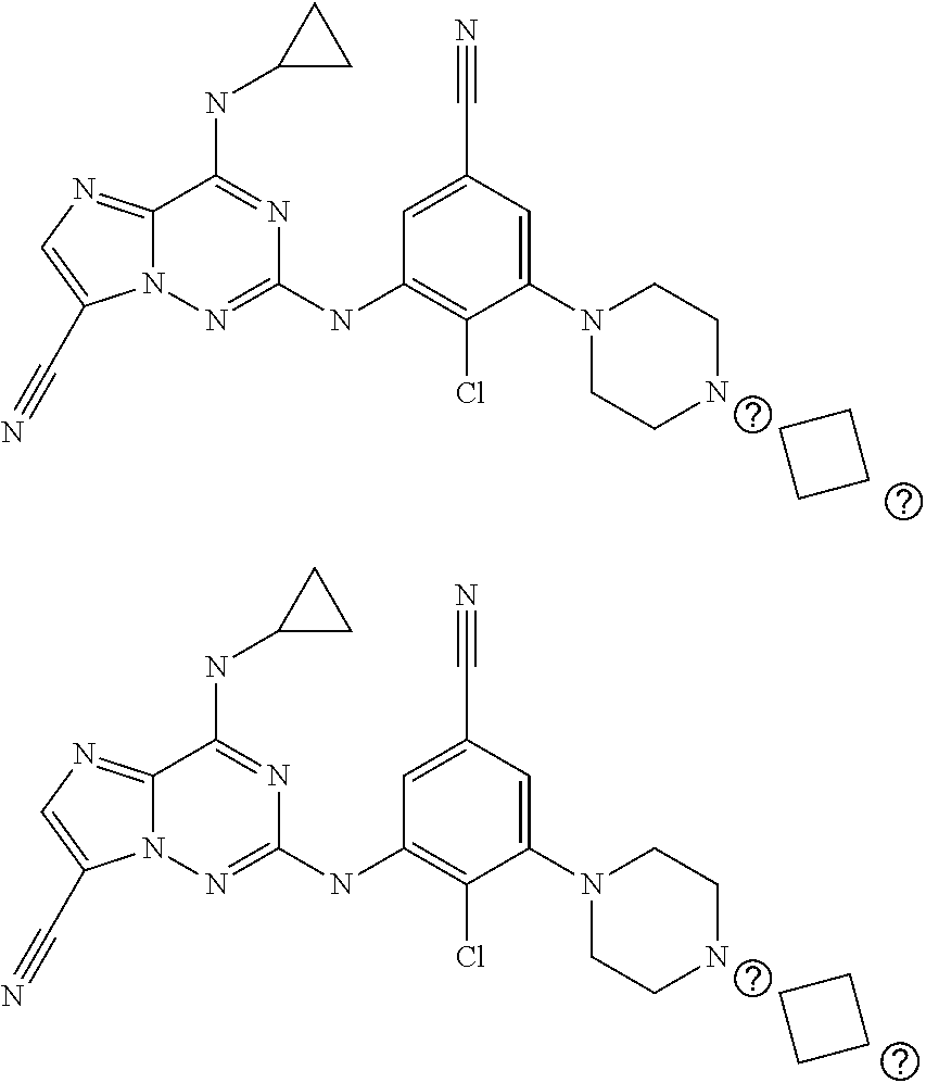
C1=C(C#N)C=C(N2CCNCC2)C(Cl)=C1NC1=NN2C(=NC=C2C#N)C(NC2CC2)=N1.C1CCC1.C1=C(C#N)C=C(N2CCNCC2)C(Cl)=C1NC1=NN2C(=NC=C2C#N)C(NC2CC2)=N1.C1CCC1
